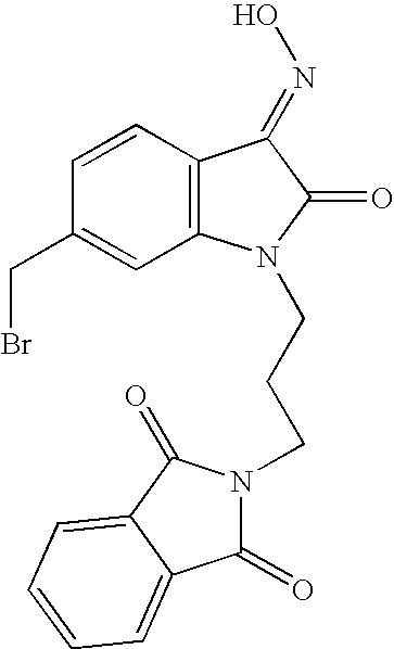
C1(CBr)=CC2=C(C=C1)C(=NO)C(=O)N2CCCN1C(=O)C2=CC=CC=C2C1=O
